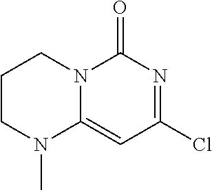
C1CN(C)C2=CC(Cl)=NC(=O)N2C1
